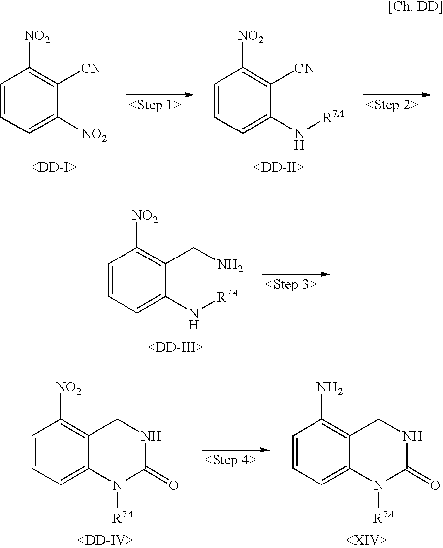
C1=CC=C([NO2])C([CN])=C1[NO2].C1=CC=C(N[R7A])C([CN])=C1[NO2].C1=CC=C(N[R7A])C(CN)=C1[NO2].C1=CC=C2C(=C1N)CNC(=O)N2[R7A].C1=CC=C2C(=C1[NO2])CNC(=O)N2[R7A]
